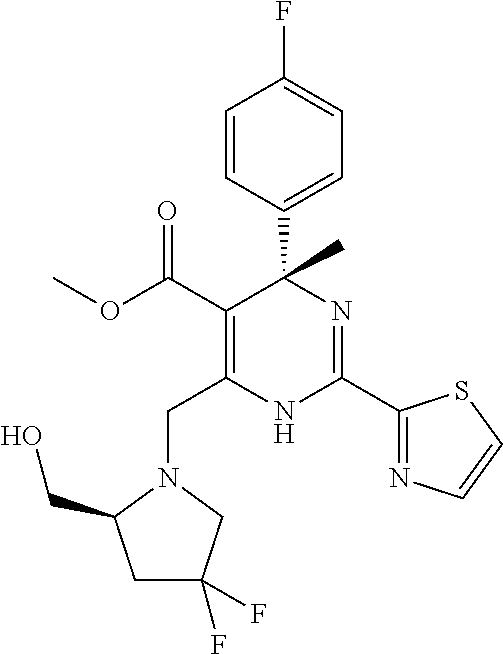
C(C1=C(C(=O)OC)C(C2=CC=C(F)C=C2)(C)N=C(C2=NC=CS2)N1)N1CC(F)(F)CC1CO
